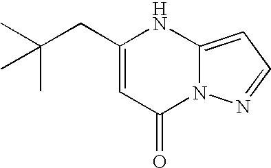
C(CC1=CC(=O)N2C(=CC=N2)N1)(C)(C)C
